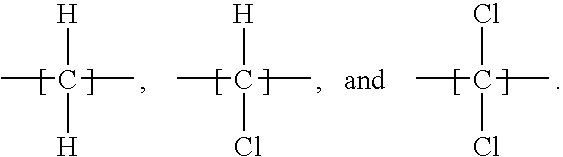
CC(C)([H])Cl.CC(C)([H])[H].CC(C)(Cl)Cl
